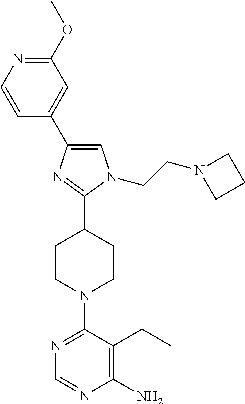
C1(OC)=NC=CC(C2=CN(CCN3CCC3)C(C3CCN(C4=NC=NC(N)=C4CC)CC3)=N2)=C1
